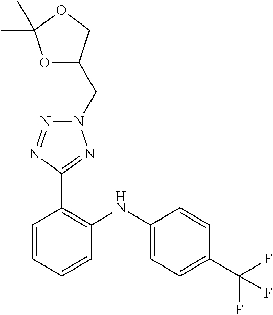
C1=CC(C(F)(F)F)=CC=C1NC1=C(C2=NN(CC3OC(C)(C)OC3)N=N2)C=CC=C1
